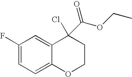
C12=CC(F)=CC=C1OCCC2(Cl)C(OCC)=O
